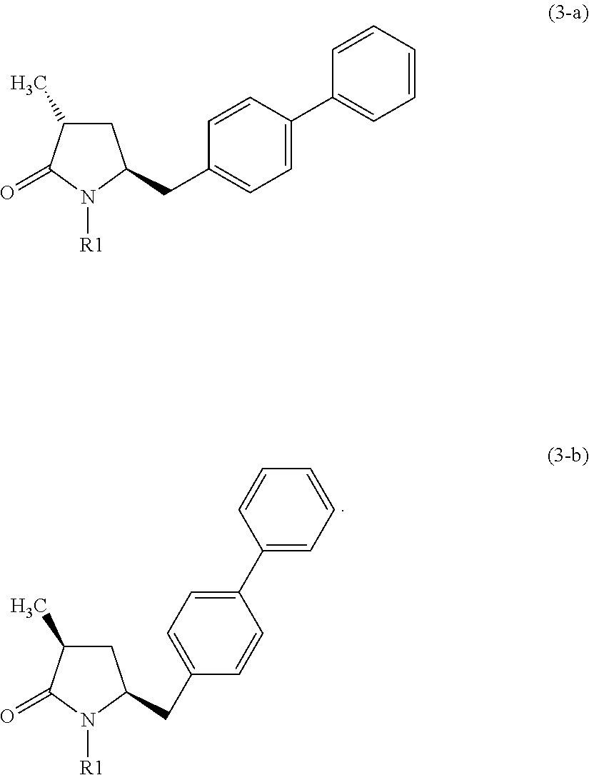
C1(CC2CC(C)C(=O)N2[R1])=CC=C(C2=CC=CC=C2)C=C1.C1=CC(C2=CC=C(CC3CC(C)C(=O)N3[R1])C=C2)=CC=C1
